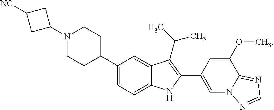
C1=C(C2CCN(C3CC([NC])C3)CC2)C=C2C(=C1)NC(C1=CN3C(=NC=N3)C(OC)=C1)=C2C(C)C
